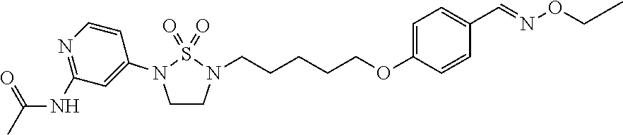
C1CN(CCCCCOC2=CC=C(C=NOCC)C=C2)S(=O)(=O)N1C1=CC(NC(C)=O)=NC=C1
